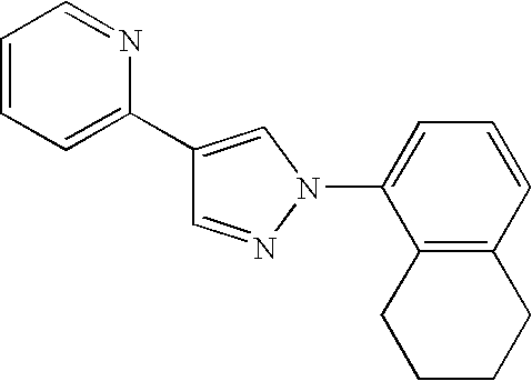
C1=NN(C2=CC=CC3=C2CCCC3)C=C1C1=CC=CC=N1
